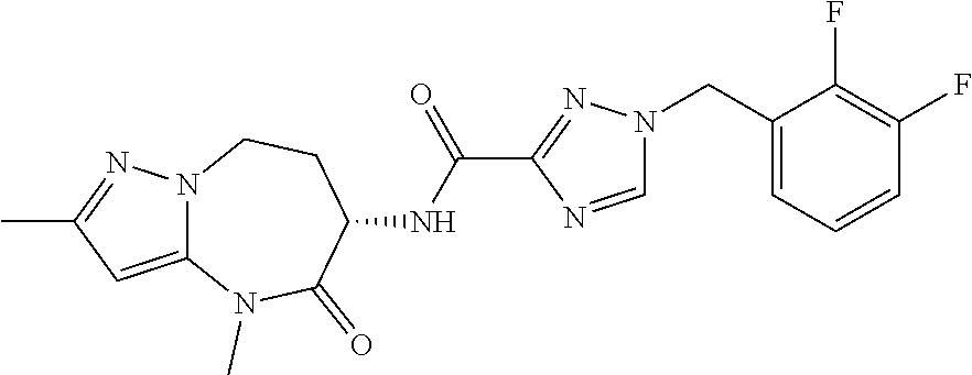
C12=CC(C)=NN1CCC(NC(=O)C1=NN(CC3=CC=CC(F)=C3F)C=N1)C(=O)N2C
